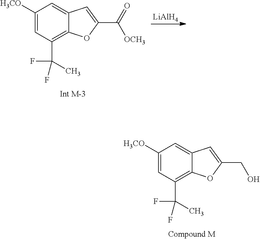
C1([H3CO])=CC(C(C)(F)F)=C2C(=C1)C=C(CO)O2.C1([H3CO])=CC(C(C)(F)F)=C2C(=C1)C=C(C([OCH3])=O)O2.[LiAlH4]
